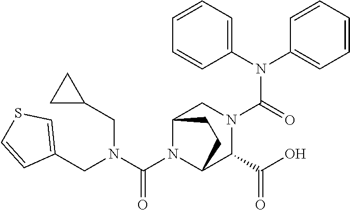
C(N1C2C(C(=O)O)N(C(N(C3=CC=CC=C3)C3=CC=CC=C3)=O)CC1CC2)(N(CC1=CSC=C1)CC1CC1)=O
